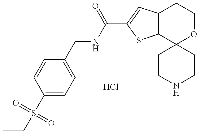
S(C1=CC=C(CNC(=O)C2=CC3=C(S2)C2(OCC3)CCNCC2)C=C1)(=O)(=O)CC.Cl
